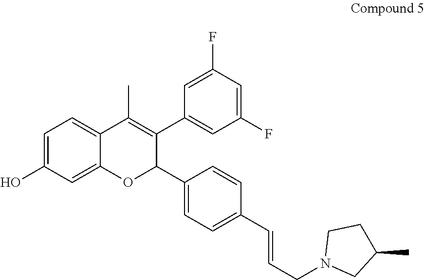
C1=C(O)C=C2C(=C1)C(C)=C(C1=CC(F)=CC(F)=C1)C(C1=CC=C(C=CCN3CC(C)CC3)C=C1)O2
